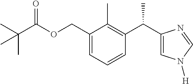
C1(COC(C(C)(C)C)=O)=CC=CC(C(C2=CN([H])C=N2)C)=C1C
